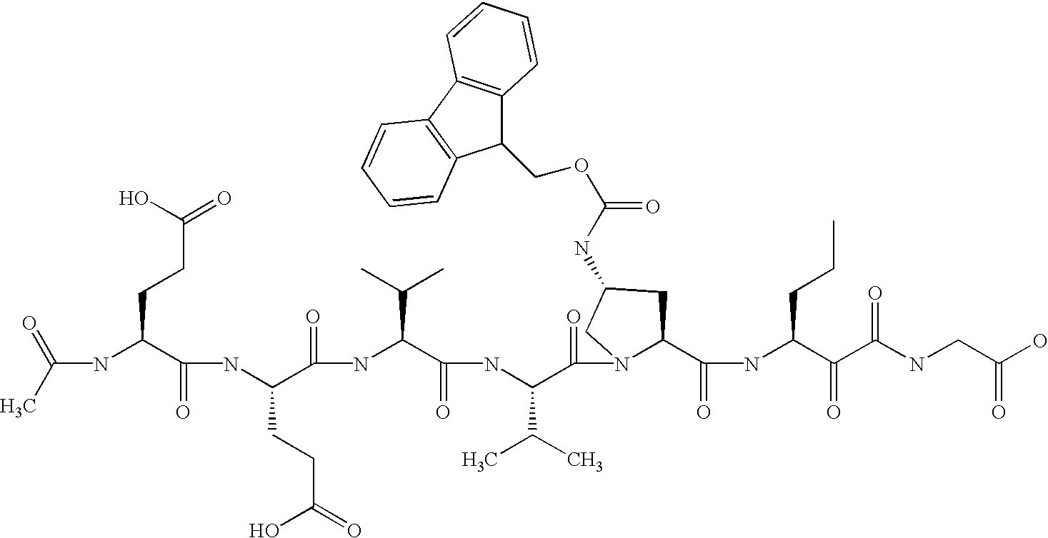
C(NC(C(NC(C(=O)NC(C(=O)NC(C(=O)N1C(C(=O)NC(C(=O)C(NCC(O)=O)=O)CCC)CC(NC(OCC2C3=C(C4=C2C=CC=C4)C=CC=C3)=O)C1)C(C)C)C(C)C)CCC(=O)O)=O)CCC(=O)O)(C)=O
